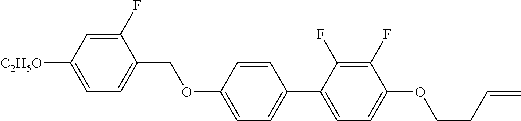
C1(F)=CC([C2H5O])=CC=C1COC1=CC=C(C2=CC=C(OCCC=C)C(F)=C2F)C=C1
